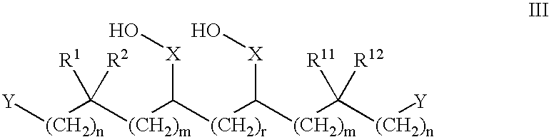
C([(CH2)m]C([(CH2)r]C([(CH2)m]C([(CH2)n][Y])([R11])[R12])[X]O)[X]O)([(CH2)n][Y])([R1])[R2]
